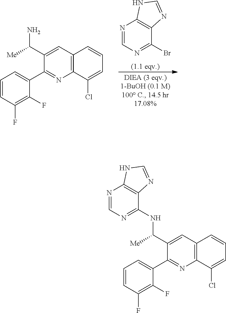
N1=CN=C(Br)C2=C1NC=N2.NC(C1=CC2=C(N=C1C1=CC=CC(F)=C1F)C(Cl)=CC=C2)[Me].N(C(C1=CC2=C(N=C1C1=CC=CC(F)=C1F)C(Cl)=CC=C2)[Me])C1=NC=NC2=C1N=CN2
